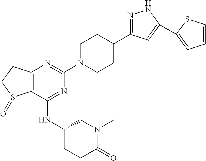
C12=C(N=C(N3CCC(C4=NNC(C5=CC=CS5)=C4)CC3)N=C1NC1CCC(=O)N(C)C1)CCS2=O
